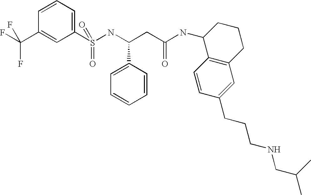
C1=CC=C(S(NC(CC(NC2C3=C(CCC2)C=C(CCCNCC(C)C)C=C3)=O)C2=CC=CC=C2)(=O)=O)C=C1C(F)(F)F
